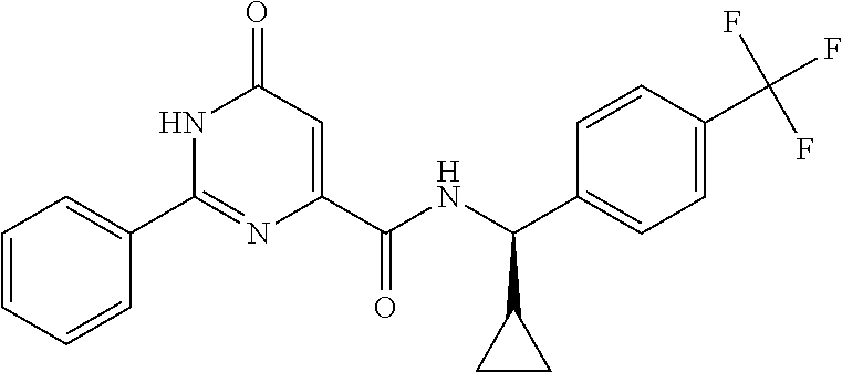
C1(=O)C=C(C(NC(C2=CC=C(C(F)(F)F)C=C2)C2CC2)=O)N=C(C2=CC=CC=C2)N1
